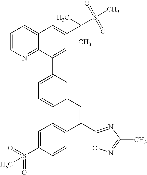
C1=CN=C2C(=C1)C=C(C(S(=O)(=O)C)(C)C)C=C2C1=CC=CC(C=C(C2=CC=C(S(C)(=O)=O)C=C2)C2=NC(C)=NO2)=C1
